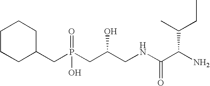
C1CCC(CP(CC(CNC(C(N)C(C)CC)=O)O)(=O)O)CC1
